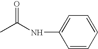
CC(NC1=CC=CC=C1)=O
